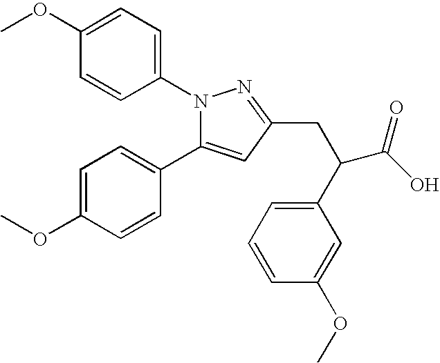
N1(C2=CC=C(OC)C=C2)C(C2=CC=C(OC)C=C2)=CC(CC(C2=CC=CC(OC)=C2)C(O)=O)=N1
